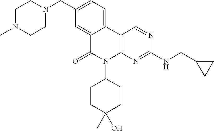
C1(CN2CCN(C)CC2)=CC=C2C(=C1)C(=O)N(C1CCC(C)(O)CC1)C1=C2C=NC(NCC2CC2)=N1
